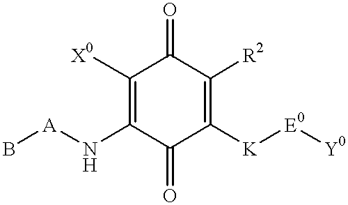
C1(=O)C([X0])=C(N[A]B)C(=O)C([K][E0][Y0])=C1[R2]
